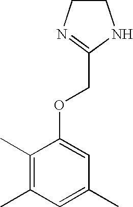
C1(C)=C(C)C=C(C)C=C1OCC1=NCCN1
